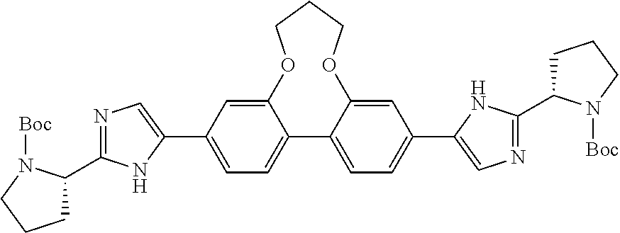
C12=CC(C3=CN=C(C4CCCN4[Boc])N3)=CC=C1C1=CC=C(C3=CN=C(C4CCCN4[Boc])N3)C=C1OCCCO2
